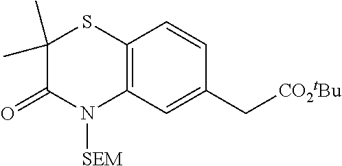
C1(C)(C)C(=O)N([SEM])C2=C(S1)C=CC(C[CO2tBu])=C2
